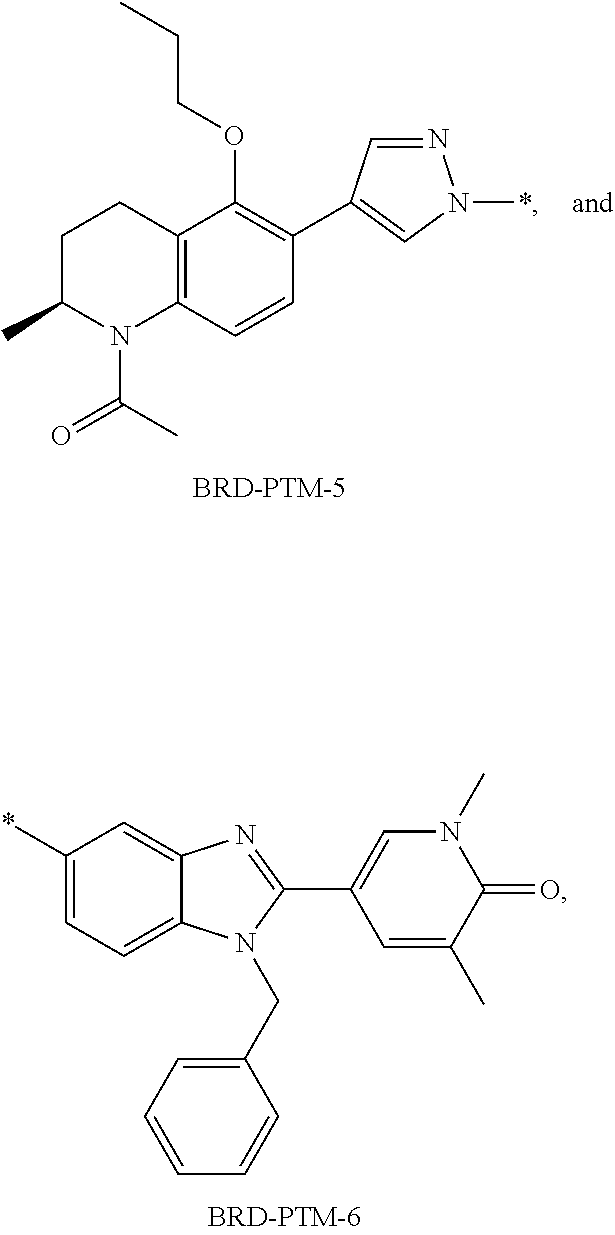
C1(*)=CC=C2C(=C1)N=C(C1=CN(C)C(=O)C(C)=C1)N2CC1=CC=CC=C1.C1C(C)N(C(C)=O)C2=C(C1)C(OCCC)=C(C1=CN(*)N=C1)C=C2
